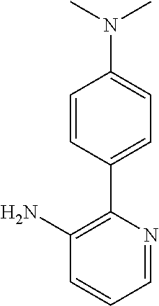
C1(N)=C(C2=CC=C(N(C)C)C=C2)N=CC=C1
